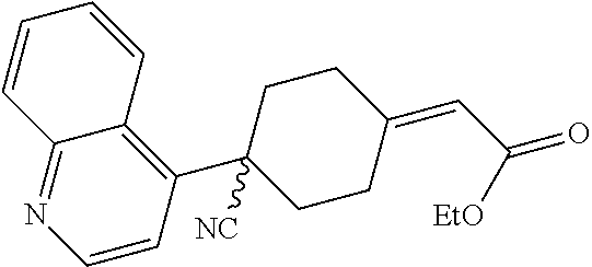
C1=CC2=C(C3([NC])CCC(=CC(=O)[EtO])CC3)C=CN=C2C=C1
